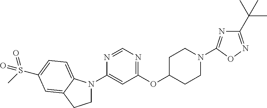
C1N(C2=CC(OC3CCN(C4=NC(C(C)(C)C)=NO4)CC3)=NC=N2)C2=CC=C(S(C)(=O)=O)C=C2C1
